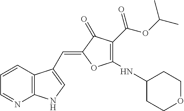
C1=CC2=C(N=C1)NC=C2C=C1C(=O)C(C(OC(C)C)=O)=C(NC2CCOCC2)O1
